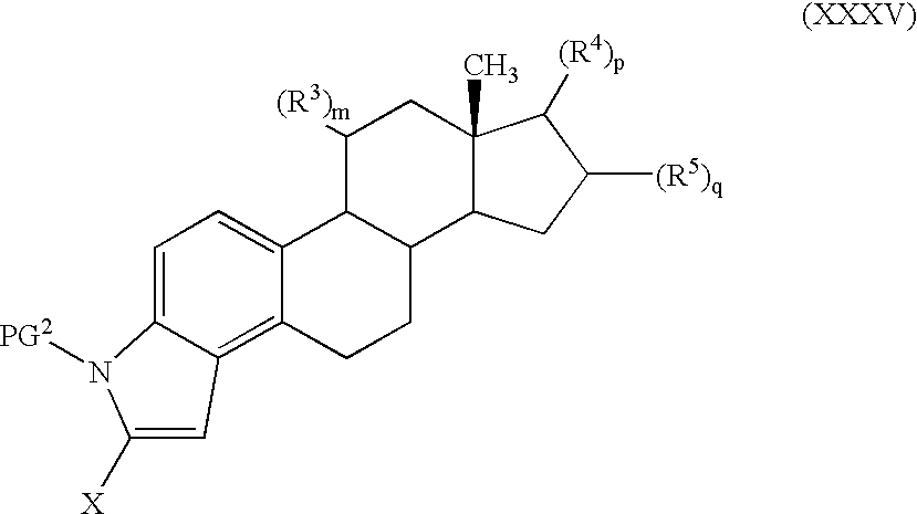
C1([(R3)m])C2C(C3C(C)(C1)C([(R4)p])C([(R5)q])C3)CCC1=C3C(=CC=C21)N([PG2])C([X])=C3
